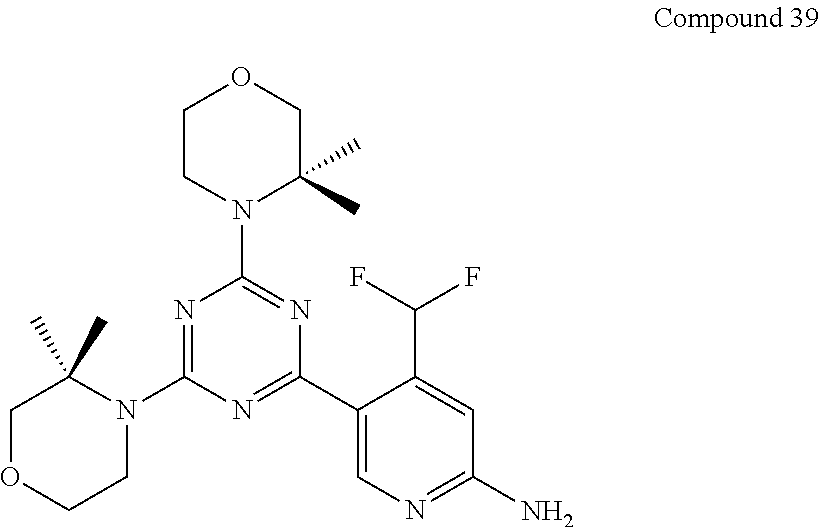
N1=C(N2C(C)(C)COCC2)N=C(C2=CN=C(N)C=C2C(F)F)N=C1N1C(C)(C)COCC1
